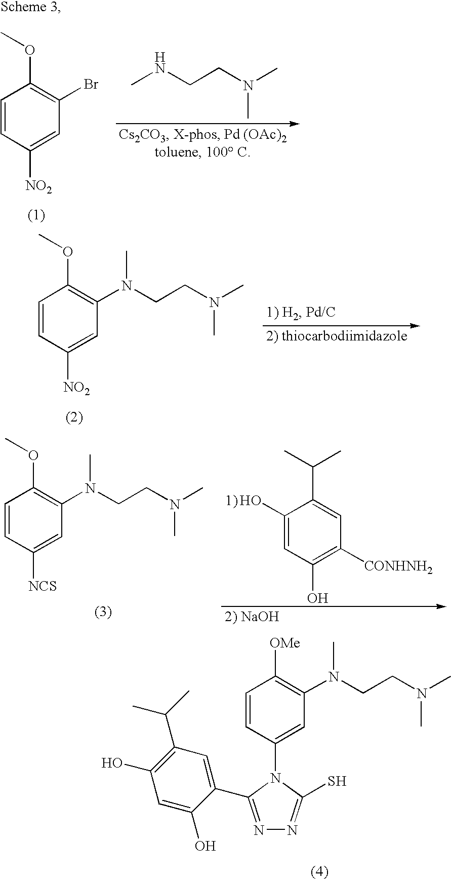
C1=CC([NO2])=CC(Br)=C1OC.N(CCN(C)C)C.C1=CC([NO2])=CC(N(CCN(C)C)C)=C1OC.C1=CC([NCS])=CC(N(CCN(C)C)C)=C1OC.C1([ HO])=CC(O)=C([CONHNH2])C=C1C(C)C.N1=C(C2=CC(C(C)C)=C(O)C=C2O)N(C2=CC(N(CCN(C)C)C)=C([OMe])C=C2)C(S)=N1
